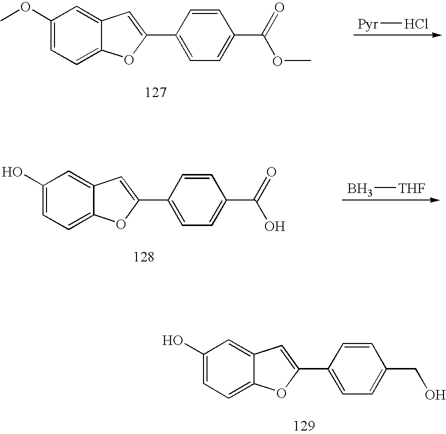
C1(OC)=CC=C2C(=C1)C=C(C1=CC=C(C(OC)=O)C=C1)O2.[Pyr]Cl.C1(O)=CC=C2C(=C1)C=C(C1=CC=C(C(O)=O)C=C1)O2.B[THF].C1(O)=CC=C2C(=C1)C=C(C1=CC=C(CO)C=C1)O2
